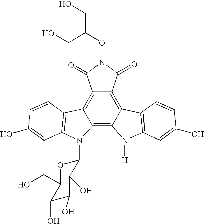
C12=C3C(=C4C(=C1C(=O)N(OC(CO)CO)C2=O)C1=C(N4[H])C=C(O)C=C1)N(C1OC(CO)C(O)C(O)C1O)C1=C3C=CC(O)=C1
